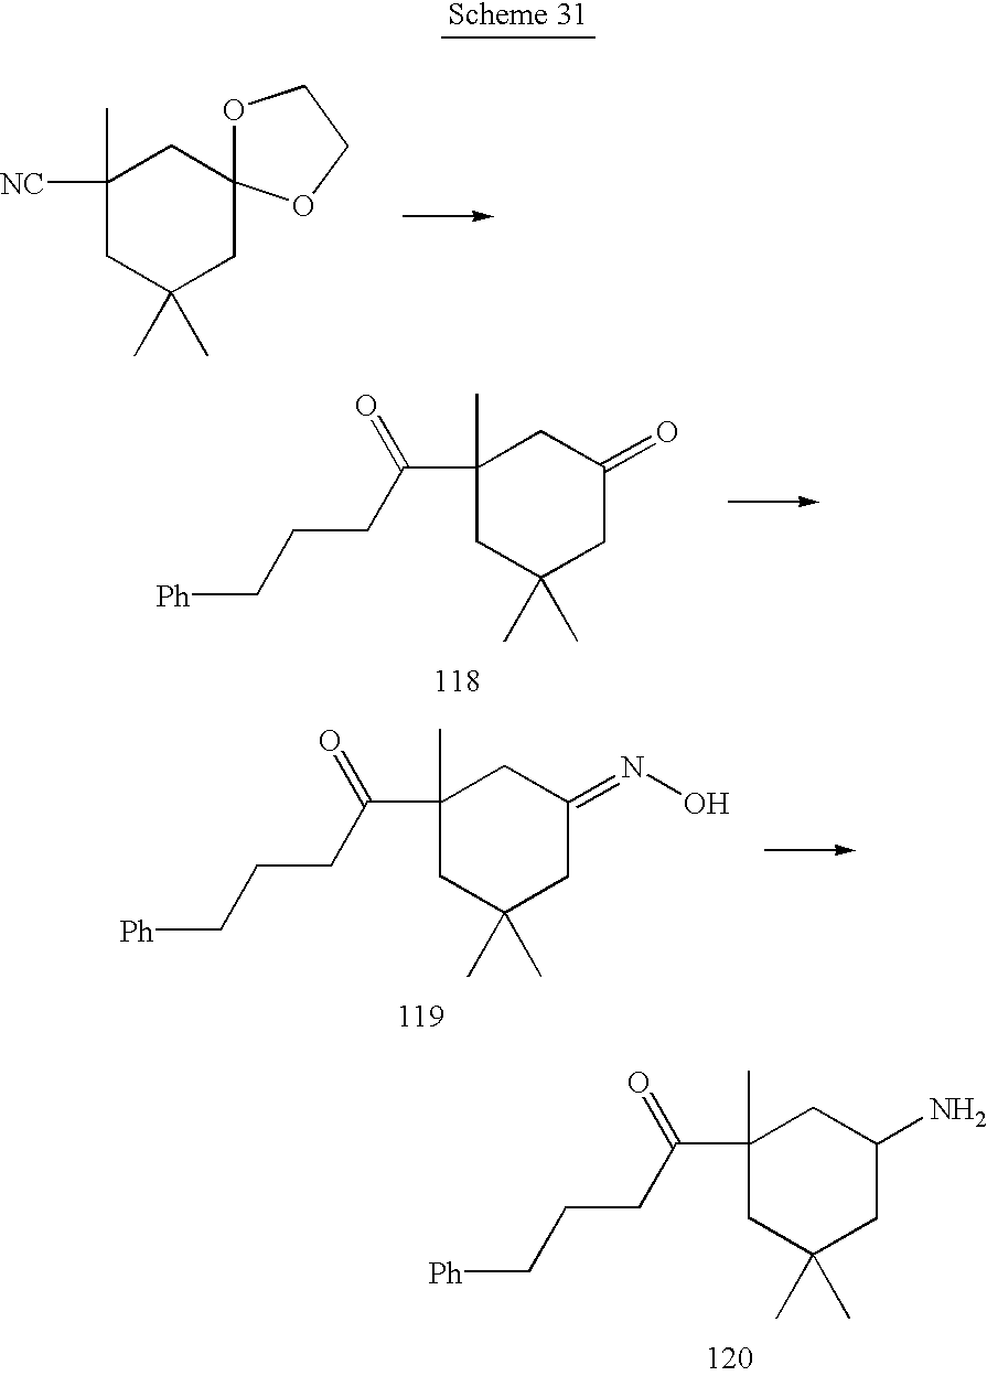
C1([NC])(C)CC(C)(C)CC2(C1)OCCO2.C1(C(CCC[Ph])=O)(C)CC(C)(C)CC(=O)C1.C1(C(CCC[Ph])=O)(C)CC(C)(C)CC(=NO)C1.C1(C(CCC[Ph])=O)(C)CC(C)(C)CC(N)C1
